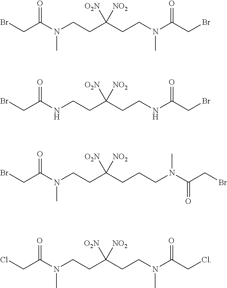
BrCC(N(CCC(CCN(C(CBr)=O)C)([O2N])[NO2])C)=O.BrCC(NCCC(CCNC(CBr)=O)([O2N])[NO2])=O.BrCC(N(CCC(CCCN(C(CBr)=O)C)([O2N])[NO2])C)=O.ClCC(N(CCC(CCN(C(CCl)=O)C)([O2N])[NO2])C)=O
